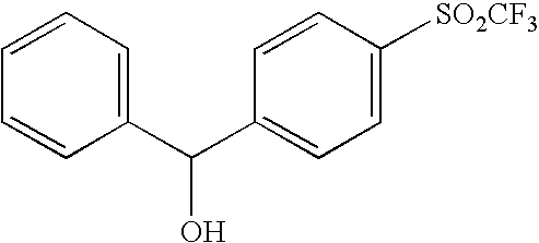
C1=CC=C(C(C2=CC=C([SO2CF3])C=C2)O)C=C1
